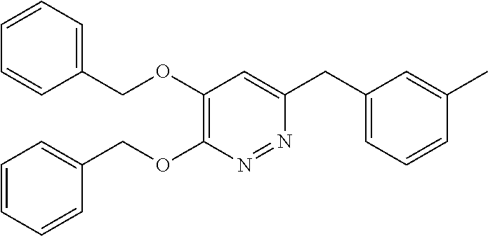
C1(COC2=C(OCC3=CC=CC=C3)N=NC(CC3=CC=CC(C)=C3)=C2)=CC=CC=C1
